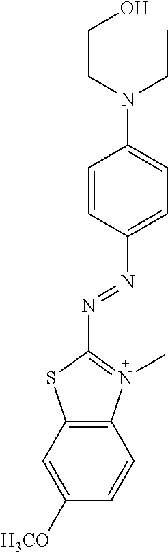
C1=CC(N=NC2=N(C)C3=C(S2)C=C([H3CO])C=C3)=CC=C1N(CCO)CC
